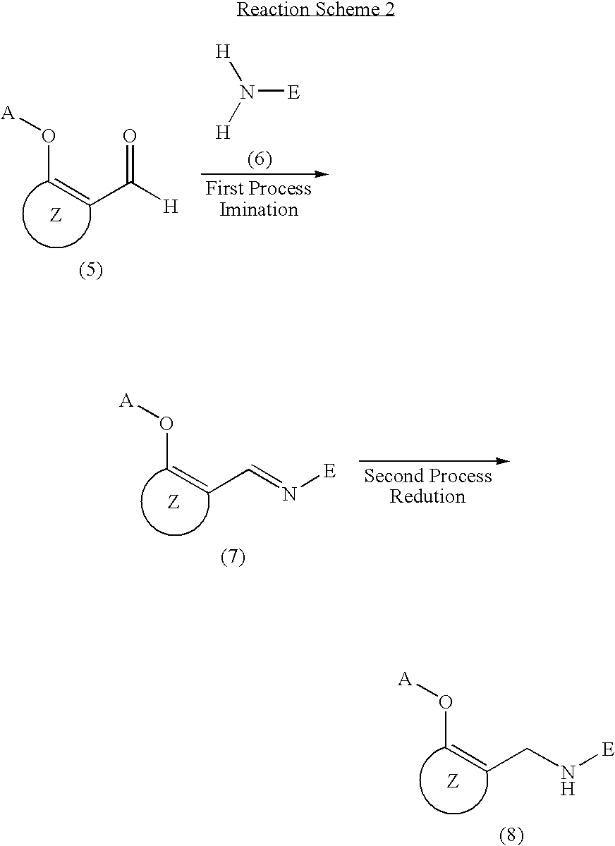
O(C=CC([H])=O)[A].N([E])([H])[H].O(C=CC=N[E])[A].O(C=CCN[E])[A]
